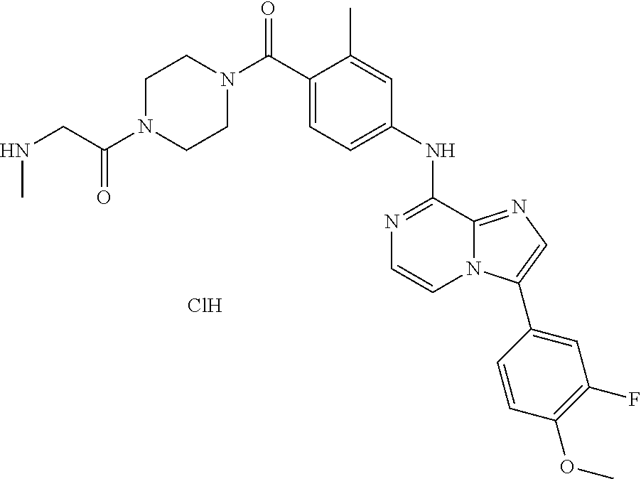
C1(C)=CC(NC2=NC=CN3C2=NC=C3C2=CC(F)=C(OC)C=C2)=CC=C1C(N1CCN(C(CNC)=O)CC1)=O.Cl
